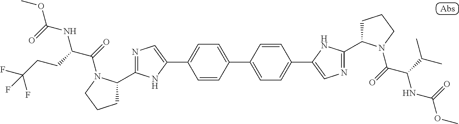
COC(NC(CCC(F)(F)F)C(=O)N1C(C2=NC=C(C3=CC=C(C4=CC=C(C5=CN=C(C6CCCN6C(=O)C(C(C)C)NC(=O)OC)N5)C=C4)C=C3)N2)CCC1)=O
